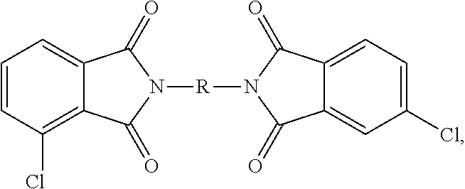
C1=CC(Cl)=C2C(=C1)C(=O)N([R]N1C(=O)C3=CC(Cl)=CC=C3C1=O)C2=O
